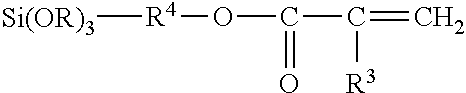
[Si(OR)3][R4]OC(=O)C([R3])=C
